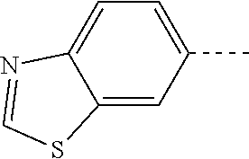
C12=CC(C)=CC=C1N=CS2
